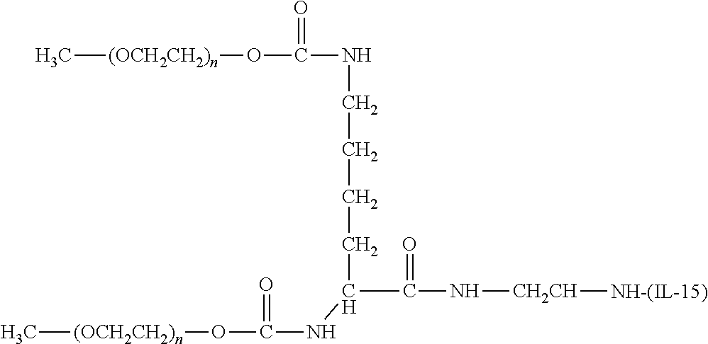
C[(OCH2CH2)n]OC(=O)NCCCCC(C(=O)N[CH2CH][NH-(IL-15)])NC(O[(OCH2CH2)n]C)=O
